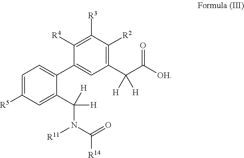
C1=C([R5])C=C(C([H])(N(C([R14])=O)[R11])[H])C(C2=CC(C(C([OH])=O)([H])[H])=C([R2])C([R3])=C2[R4])=C1
